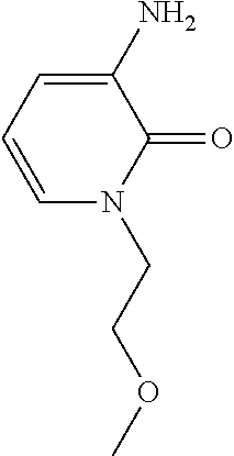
C1=C(N)C(=O)N(CCOC)C=C1
